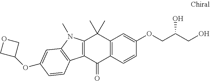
C12=C(C=CC(OCC(CO)O)=C1)C(=O)C1=C(C2(C)C)N(C)C2=C1C=CC(OC1COC1)=C2
